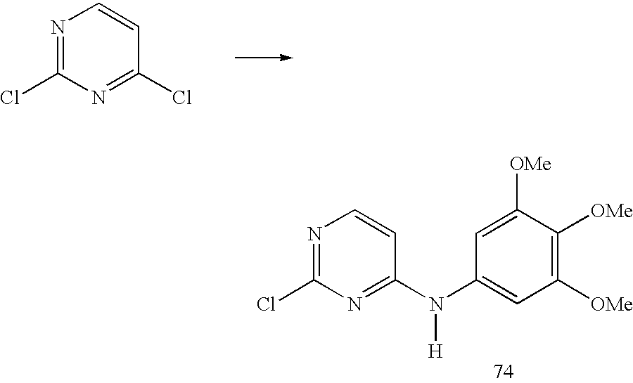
N1=C(Cl)N=C(Cl)C=C1.N1=C(Cl)N=C(N(C2=CC([OMe])=C([OMe])C([OMe])=C2)[H])C=C1
